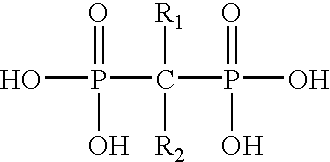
OP(C(P(O)(=O)O)([R1])[R2])(=O)O
